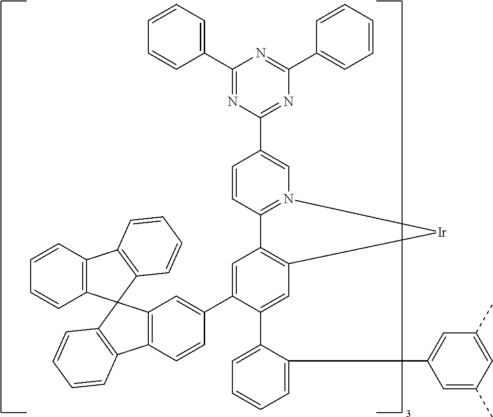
C1(C2=CC=CC=C2)=NC(C2=CN3=C(C=C2)C2=C(C=C(C4=CC=CC=C4C4=CC(C)=CC(C)=C4)C(C4=CC5=C(C=C4)C4=C(C=CC=C4)C54C5=C(C=CC=C5)C5=C4C=CC=C5)=C2)[Ir]3)=NC(C2=CC=CC=C2)=N1
